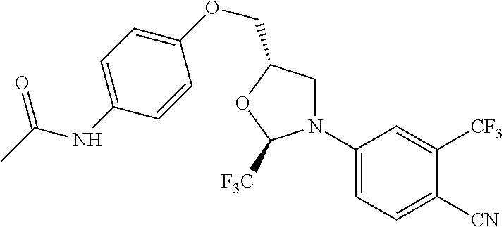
C1N(C2=CC=C([CN])C([CF3])=C2)C([F3C])OC1COC1=CC=C(NC(C)=O)C=C1
